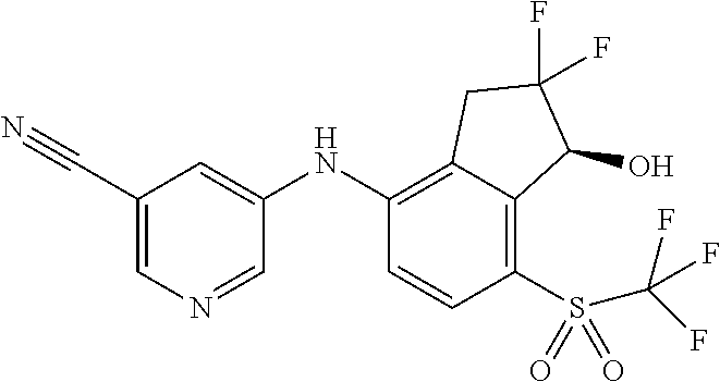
C1(C#N)=CN=CC(NC2=C3C(=C(S(C(F)(F)F)(=O)=O)C=C2)C(O)C(F)(F)C3)=C1
